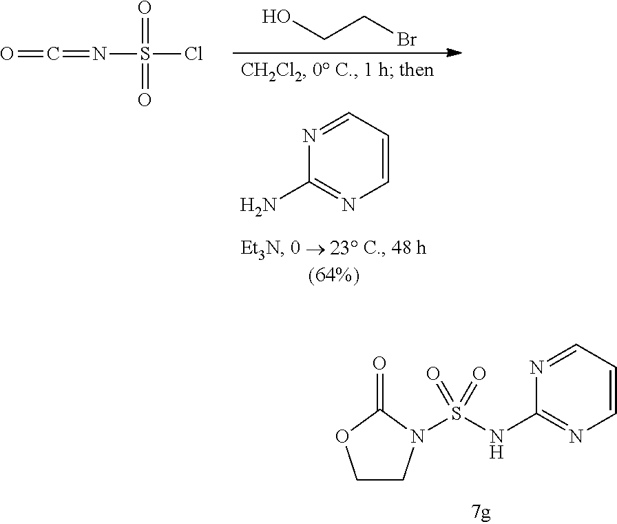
C1CN(S(NC2=NC=CC=N2)(=O)=O)C(=O)O1.OCCBr.O=C=NS(=O)(Cl)=O.C1(N)=NC=CC=N1
